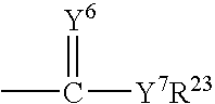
CC(=[Y6])[Y7R23]
